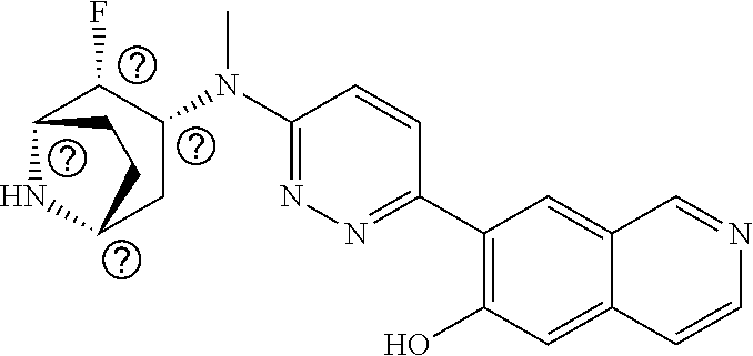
C1(N(C2C(F)C3NC(C2)CC3)C)=NN=C(C2=C(O)C=C3C(=C2)C=NC=C3)C=C1
